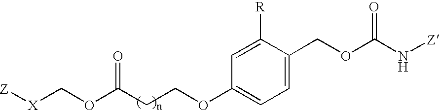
C1=C(COC(N[Z])=O)C([R])=CC(OCCC(OC[X][Z])=O)=C1
